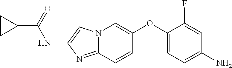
C1(OC2=CN3C(=NC(NC(C4CC4)=O)=C3)C=C2)=CC=C(N)C=C1F
